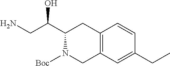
C12=C(C=C(CC)C=C1)CN([Boc])C(C(CN)O)C2
